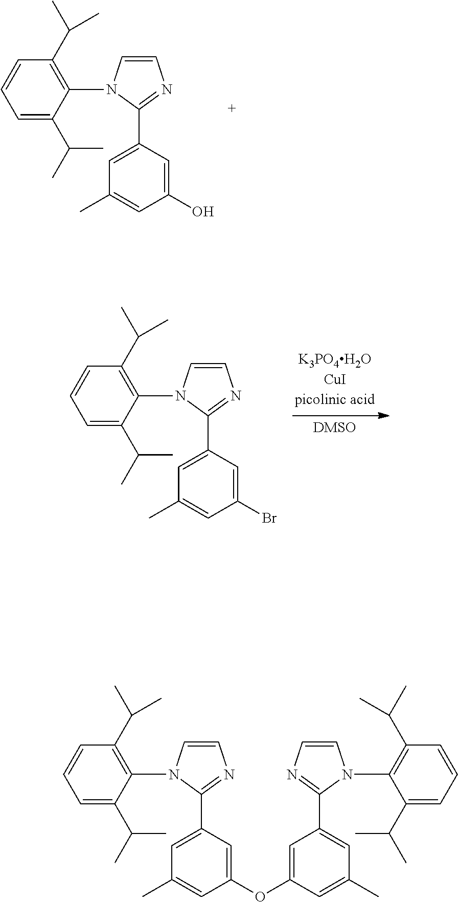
C1=C(C(C)C)C(N2C=CN=C2C2=CC(C)=CC(O)=C2)=C(C(C)C)C=C1.C1=C(C(C)C)C(N2C=CN=C2C2=CC(C)=CC(Br)=C2)=C(C(C)C)C=C1.C1=C(C(C)C)C(N2C=CN=C2C2=CC(C)=CC(OC3=CC(C4=NC=CN4C4=C(C(C)C)C=CC=C4C(C)C)=CC(C)=C3)=C2)=C(C(C)C)C=C1
